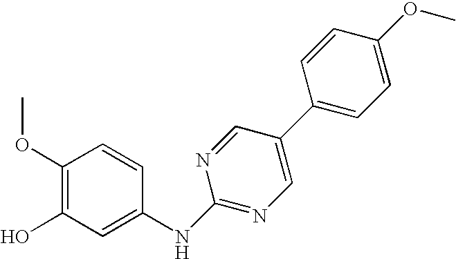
C1(OC)=C(O)C=C(NC2=NC=C(C3=CC=C(OC)C=C3)C=N2)C=C1
